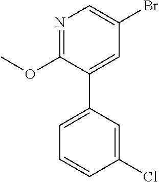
C1(OC)=NC=C(Br)C=C1C1=CC=CC(Cl)=C1
